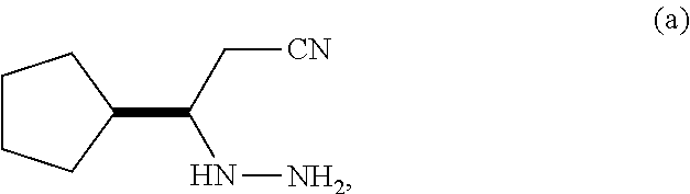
C1CCC(C(N[NH2])C[CN])C1
